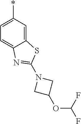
C12=CC(*)=CC=C1N=C(N1CC(OC(F)F)C1)S2
